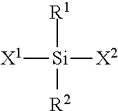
[Si]([X2])([R1])([R2])[X1]
